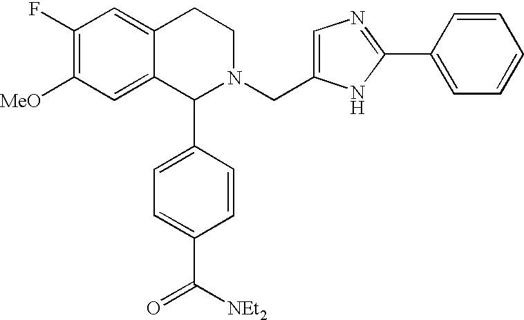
C1(F)=C([MeO])C=C2C(=C1)CCN(CC1=CN=C(C3=CC=CC=C3)N1)C2C1=CC=C(C(=O)[NEt2])C=C1
